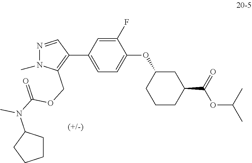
C1(F)=CC(C2=C(COC(N(C3CCCC3)C)=O)N(C)N=C2)=CC=C1OC1CCCC(C(=O)OC(C)C)C1
